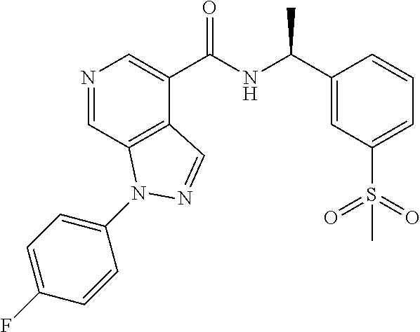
N1=CC2=C(C(C(NC(C3=CC(S(=O)(=O)C)=CC=C3)C)=O)=C1)C=NN2C1=CC=C(F)C=C1
